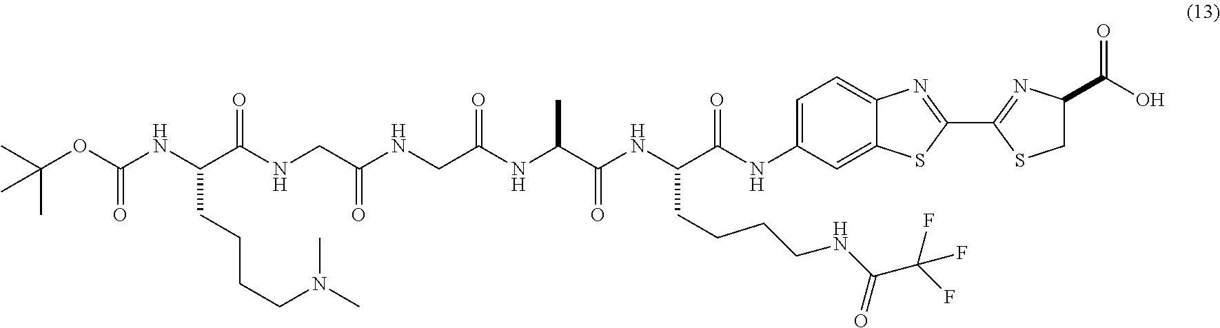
CC(OC(NC(C(NCC(NCC(NC(C(NC(C(NC1=CC=C2C(=C1)SC(C1=NC(C(O)=O)CS1)=N2)=O)CCCCNC(C(F)(F)F)=O)=O)C)=O)=O)=O)CCCCN(C)C)=O)(C)C
